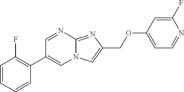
C1=CC=CC(C2=CN3C(=NC(COC4=CC=NC(F)=C4)=C3)N=C2)=C1F
